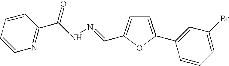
C1=CC(C(NN=CC2=CC=C(C3=CC(Br)=CC=C3)O2)=O)=NC=C1
